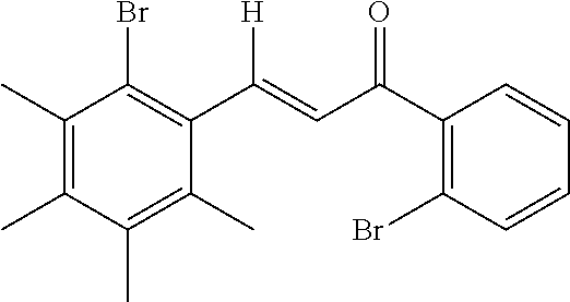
C1(C)=C(C)C(C)=C(C)C(C(=CC(C2=C(Br)C=CC=C2)=O)[H])=C1Br
